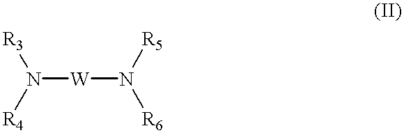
N([W]N([R6])[R5])([R4])[R3]
